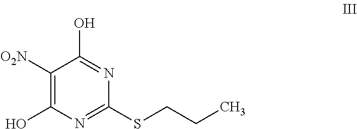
C1([O2N])=C(O)N=C(SCCC)N=C1O
